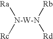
[Ra][N-W-N]([Rc])([Rb])[Rd]
